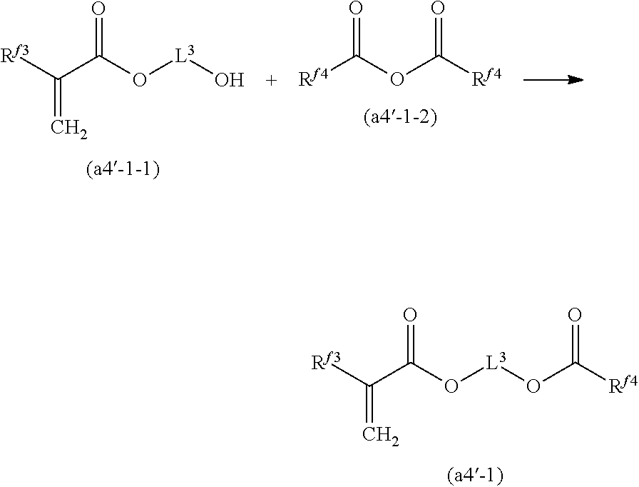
[Rf3]C(C(O[L3]OC([Rf4])=O)=O)=C.[Rf3]C(C(O[L3]O)=O)=C.[Rf4]C(OC([Rf4])=O)=O
